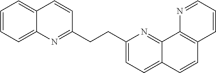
C1=CC=C2C(=C1)C=CC(CCC1=CC=C3C(=N1)C1=C(C=C3)C=CC=N1)=N2
